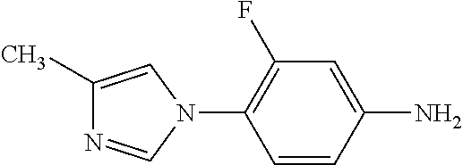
C1(C)=CN(C2=C(F)C=C(N)C=C2)C=N1
